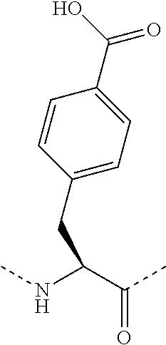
C(C(NC)C(C)=O)C1=CC=C(C(O)=O)C=C1
